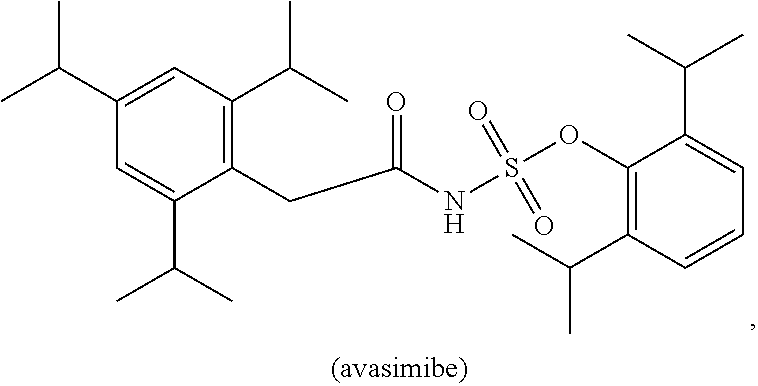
C1(CC(NS(OC2=C(C(C)C)C=CC=C2C(C)C)(=O)=O)=O)=C(C(C)C)C=C(C(C)C)C=C1C(C)C
